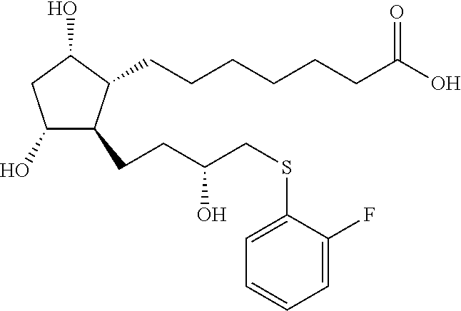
C1(O)C(CCC(CSC2=CC=CC=C2F)O)C(CCCCCCC(O)=O)C(O)C1
